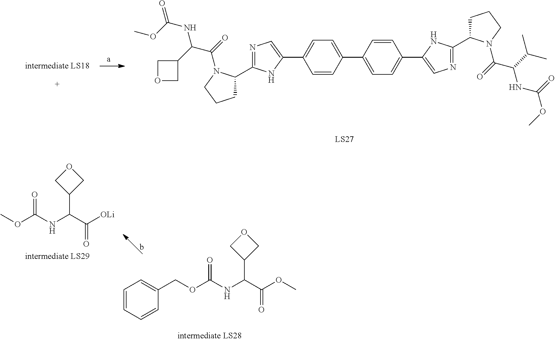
C1C(C2=NC=C(C3=CC=C(C4=CC=C(C5=CN=C(C6CCCN6C(=O)C(C(C)C)NC(OC)=O)N5)C=C4)C=C3)N2)N(C(=O)C(NC(OC)=O)C2COC2)CC1.COC(NC(C([OLi])=O)C1COC1)=O.C(OC(NC(C(OC)=O)C1COC1)=O)C1=CC=CC=C1
